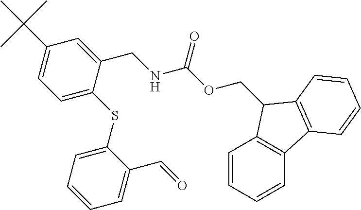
C1=CC=CC2=C1C(COC(NCC1=CC(C(C)(C)C)=CC=C1SC1=CC=CC=C1C=O)=O)C1=C2C=CC=C1
